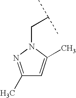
C(C(C)C)N1N=C(C)C=C1C
